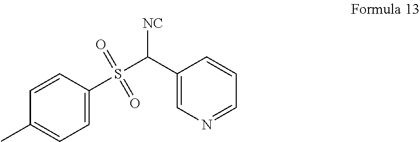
C1=CC(S(C([NC])C2=CN=CC=C2)(=O)=O)=CC=C1C
